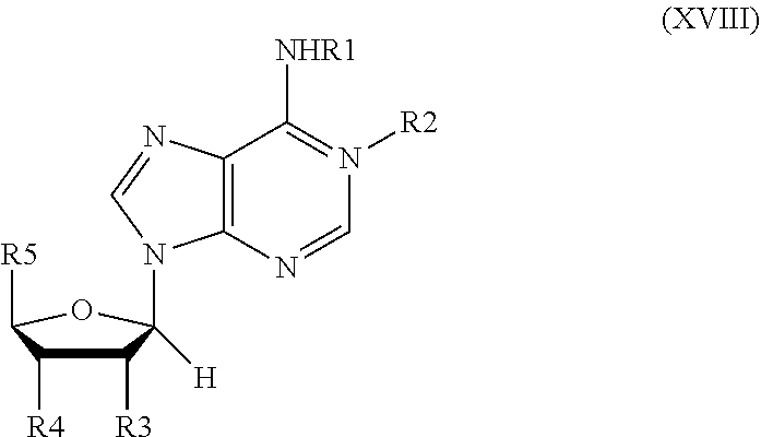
C12=C(N=CN([R2])=C1[NHR1])N(C1([H])C([R3])C([R4])C([R5])O1)C=N2
